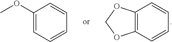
C1(OC)=CC=CC=C1.C12=C(OCO1)C=CC=C2
